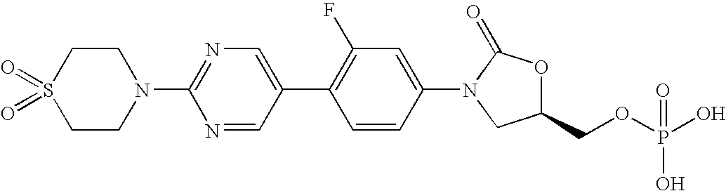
C1CN(C2=NC=C(C3=C(F)C=C(N4C(=O)OC(COP(O)(O)=O)C4)C=C3)C=N2)CCS1(=O)=O
